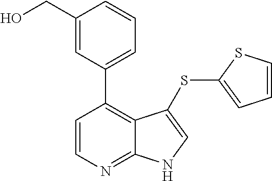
C1=CSC(SC2=CNC3=NC=CC(C4=CC=CC(CO)=C4)=C32)=C1
